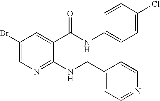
C1(NCC2=CC=NC=C2)=NC=C(Br)C=C1C(NC1=CC=C(Cl)C=C1)=O
